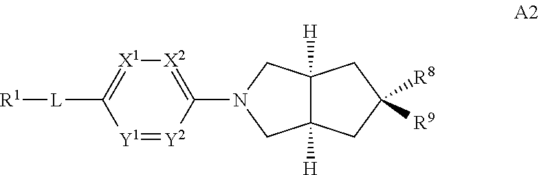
[L](C1=[X1][X2]=C(N2CC3([H])C([H])(C2)CC([R8])([R9])C3)[Y2]=[Y1]1)[R1]
